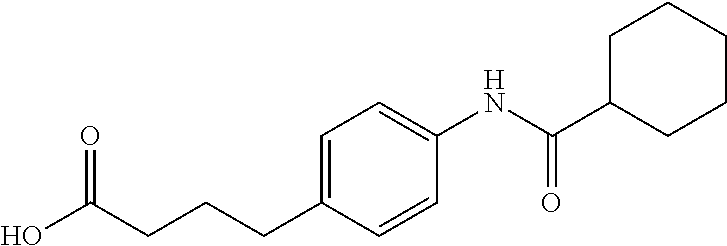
C1(C(NC2=CC=C(CCCC(O)=O)C=C2)=O)CCCCC1
